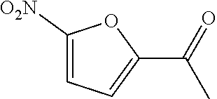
C1([O2N])=CC=C(C(=O)C)O1
